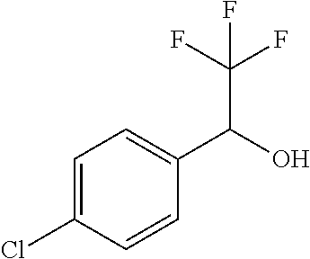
C1=C(Cl)C=CC(C(O)C(F)(F)F)=C1
